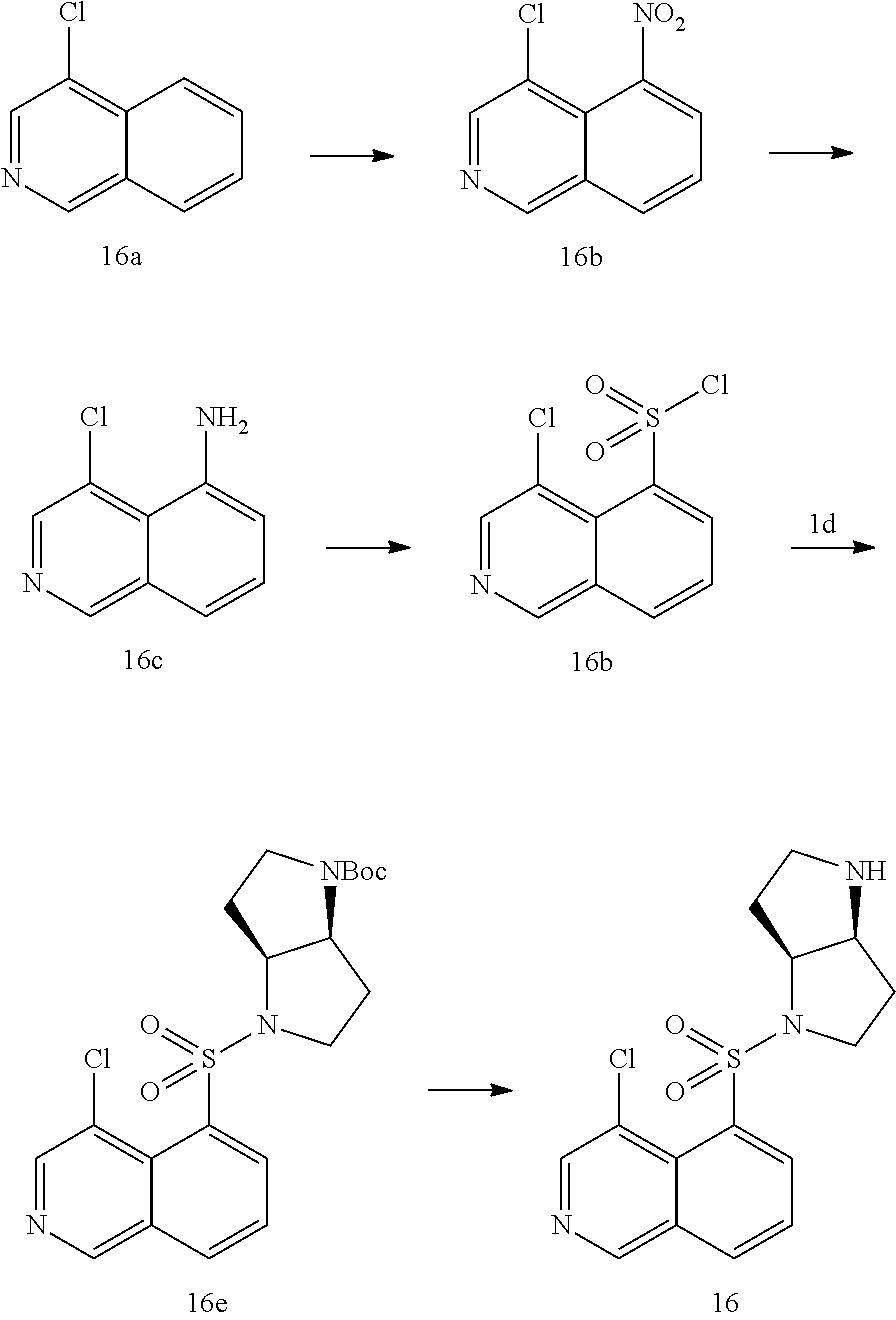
C1=NC=C2C(=C1Cl)C=CC=C2.C1=NC=C2C(=C1Cl)C([NO2])=CC=C2.C1=NC=C2C(=C1Cl)C(N)=CC=C2.C1=NC=C2C(=C1Cl)C(S(Cl)(=O)=O)=CC=C2.C1=NC=C2C(=C1Cl)C(S(=O)(=O)N1C3C(CC1)[NBoc]CC3)=CC=C2.C1=NC=C2C(=C1Cl)C(S(=O)(=O)N1C3C(CC1)NCC3)=CC=C2
